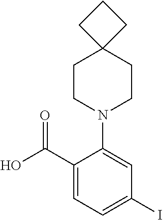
C1CN(C2=CC(I)=CC=C2C(O)=O)CCC12CCC2
